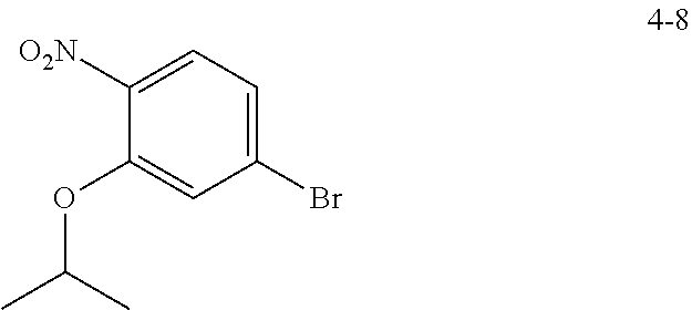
C1(Br)=CC=C([O2N])C(OC(C)C)=C1
